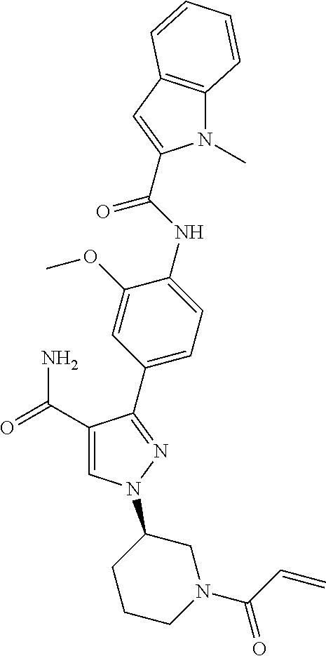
C1(C(=O)N)=CN(C2CCCN(C(C=C)=O)C2)N=C1C1=CC=C(NC(=O)C2=CC3=C(N2C)C=CC=C3)C(OC)=C1
